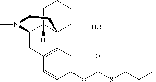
CN1C2CC3=C(C4(C2([H])CCCC4)CC1)C=C(OC(=O)SCCC)C=C3.Cl
